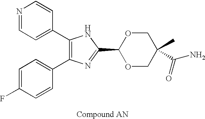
C1(C2=CC=NC=C2)=C(C2=CC=C(F)C=C2)N=C(C2OCC(C)(C(N)=O)CO2)N1
